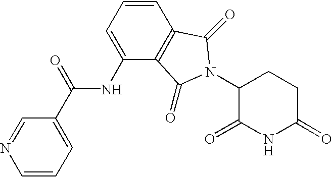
C1(=O)CCC(N2C(=O)C3=C(C=CC=C3NC(C3=CC=CN=C3)=O)C2=O)C(=O)N1
